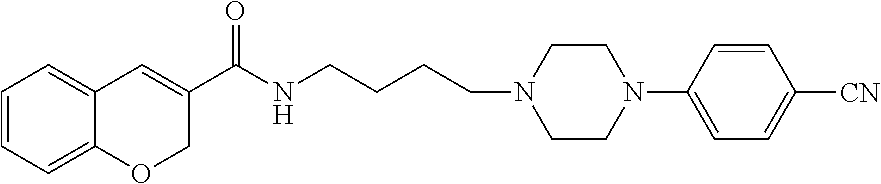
C1=CC=C2C(=C1)C=C(C(NCCCCN1CCN(C3=CC=C([CN])C=C3)CC1)=O)CO2
